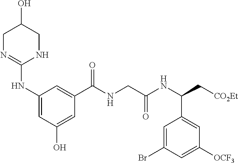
C1N=C(NC2=CC(O)=CC(C(NCC(NC(C[CO2Et])C3=CC([OCF3])=CC(Br)=C3)=O)=O)=C2)NCC1O
